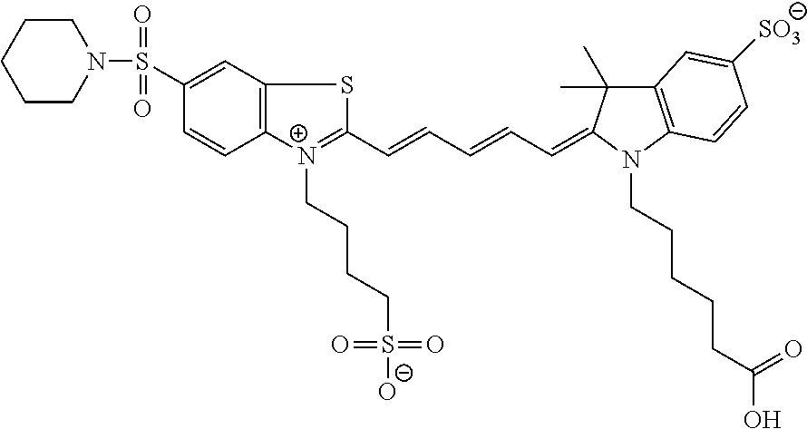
C1CN(S(C2=CC3=C(C=C2)[N+](CCCCS([O-])(=O)=O)=C(C=CC=CC=C2C(C)(C)C4=C(C=CC([SO3])=C4)N2CCCCCC(O)=O)S3)(=O)=O)CCC1
